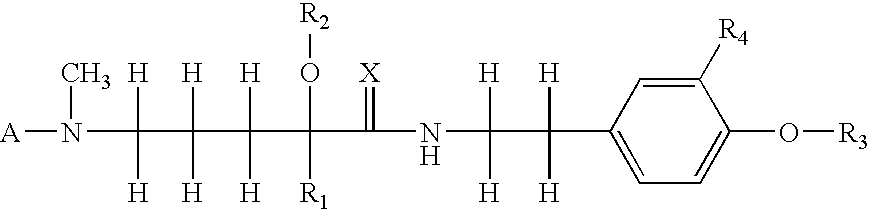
C1=C(C([H])([H])C([H])([H])NC(=[X])C(O[R2])(C([H])([H])C(C([H])(N([A])C)[H])([H])[H])[R1])C=C([R4])C(O[R3])=C1
